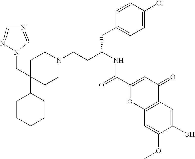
C1CCCCC1C1(CN2N=CN=C2)CCN(CCC(NC(=O)C2=CC(=O)C3=C(O2)C=C(OC)C(O)=C3)CC2=CC=C(Cl)C=C2)CC1
